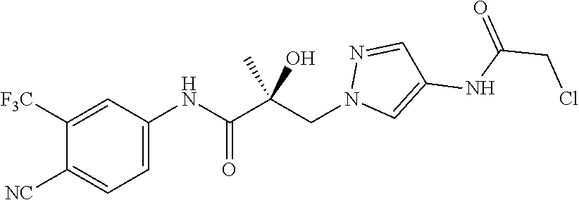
C1=C(NC(C(CN2C=C(NC(CCl)=O)C=N2)(C)O)=O)C=C([F3C])C([NC])=C1
